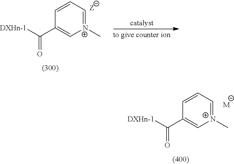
[catalyst].[DXHn-1]C(C1=C[N+](C)=CC=C1)=O.[DXHn-1]C(C1=C[N+](C)=CC=C1)=O.[M]
